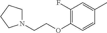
C1(F)=C(OCCN2CCCC2)C=CC(C)=C1
